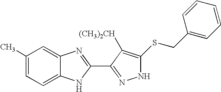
C1=C(C)C=C2C(=C1)NC(C1=NNC(SCC3=CC=CC=C3)=C1[(CH3)2CH])=N2
